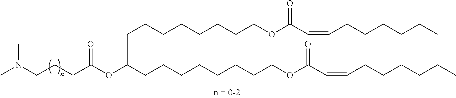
C(CC(OC(CCCCCCCCOC(C=CCCCCCC)=O)CCCCCCCCOC(C=CCCCCCC)=O)=O)CN(C)C
